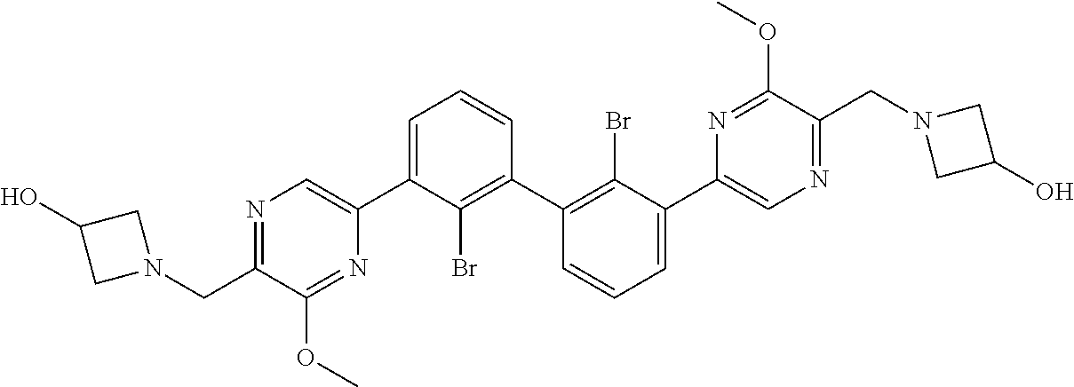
C1C(O)CN1CC1=NC=C(C2=CC=CC(C3=C(Br)C(C4=CN=C(CN5CC(O)C5)C(OC)=N4)=CC=C3)=C2Br)N=C1OC
